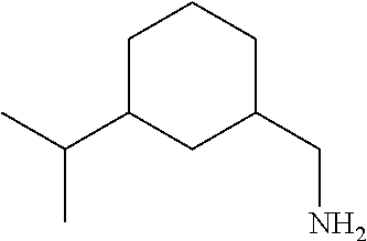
C(C1CC(CN)CCC1)(C)C
